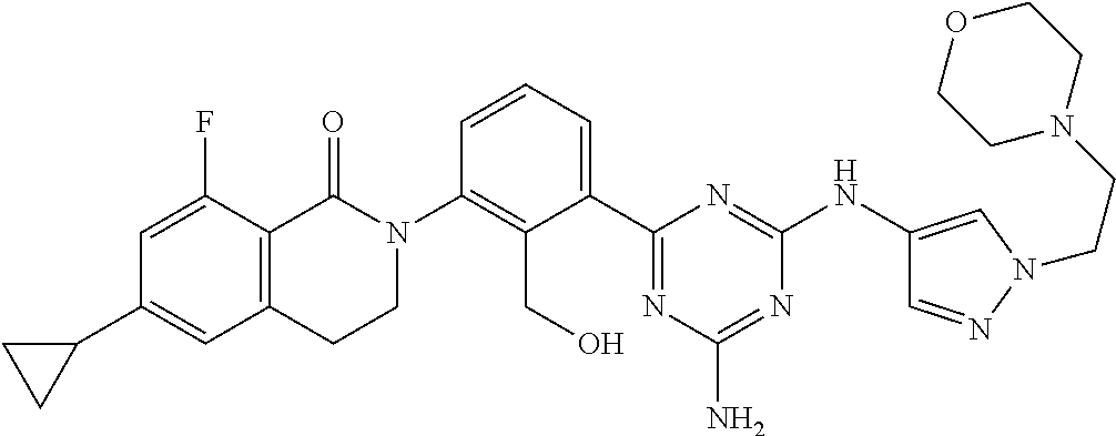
C12=C(C(=O)N(C3=C(CO)C(C4=NC(N)=NC(NC5=CN(CCN6CCOCC6)N=C5)=N4)=CC=C3)CC1)C(F)=CC(C1CC1)=C2
